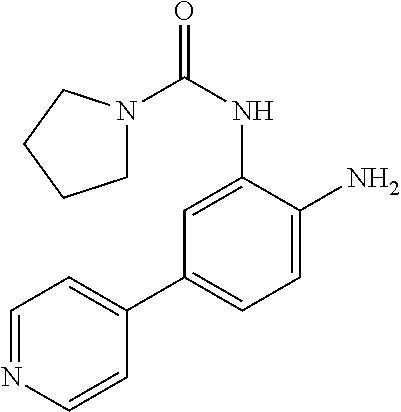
N1(C(NC2=CC(C3=CC=NC=C3)=CC=C2N)=O)CCCC1
